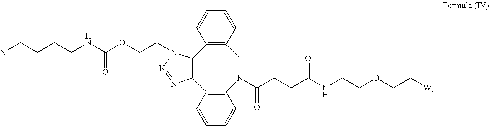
C12=C(C3=C(N(C(=O)CCC(=O)NCCOCC[W])CC4=C1C=CC=C4)C=CC=C3)N=NN2CCOC(=O)NCCCC[X]
